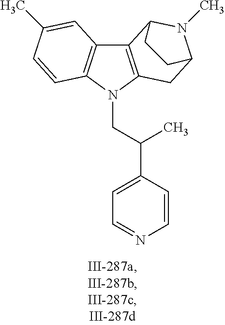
C12=C(N(CC(C3=CC=NC=C3)C)C3=C1C=C(C)C=C3)CC1N(C)C2CC1
